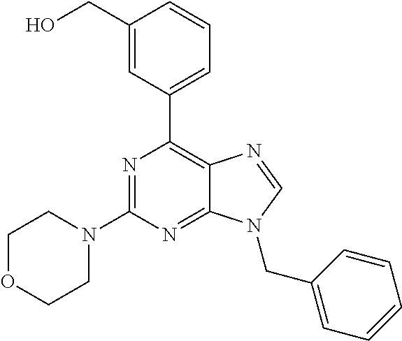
N1=C(N2CCOCC2)N=C2C(=C1C1=CC=CC(CO)=C1)N=CN2CC1=CC=CC=C1
